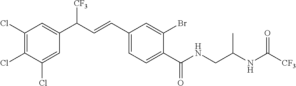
C1(Cl)=C(Cl)C(Cl)=CC(C(C=CC2=CC=C(C(NCC(NC([CF3])=O)C)=O)C(Br)=C2)[CF3])=C1
